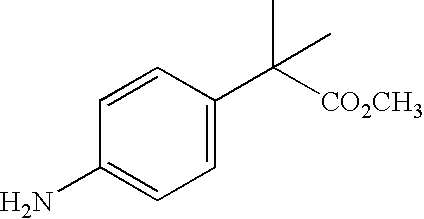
C1=C(C([CO2CH3])(C)C)C=CC(N)=C1
